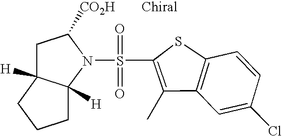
N1(S(=O)(=O)C2=C(C)C3=C(S2)C=CC(Cl)=C3)C([CO2H])CC2([H])C1([H])CCC2
